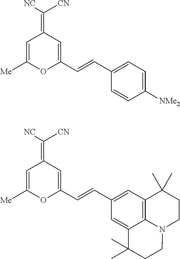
C1=C([Me])OC(C=CC2=CC=C([NMe2])C=C2)=CC1=C([CN])[NC].C1=C([Me])OC(C=CC2=CC3=C4C(=C2)C(C)(C)CCN4CCC3(C)C)=CC1=C([CN])[NC]
